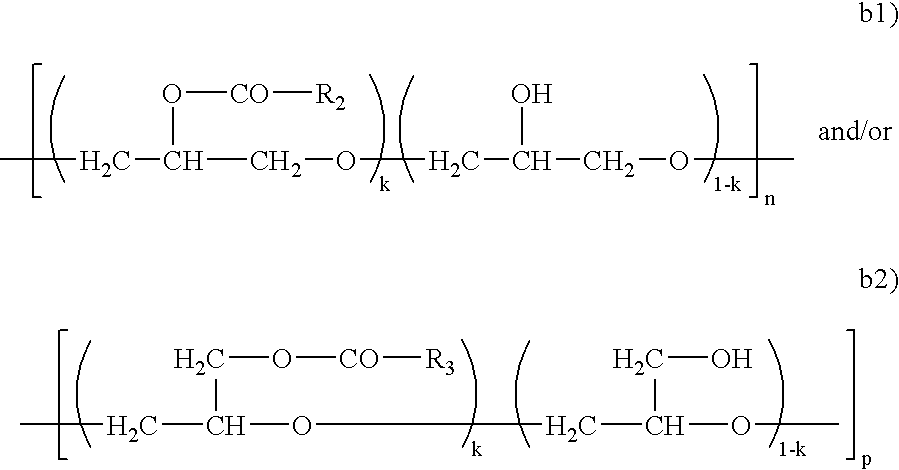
CCC(COCC(COC)O)O[CO][R2].CCC(OCC(OC)CO)CO[CO][R3]
